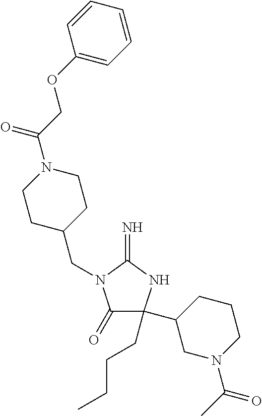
C1(=O)C(C2CN(C(C)=O)CCC2)(CCCC)NC(=N)N1CC1CCN(C(COC2=CC=CC=C2)=O)CC1
